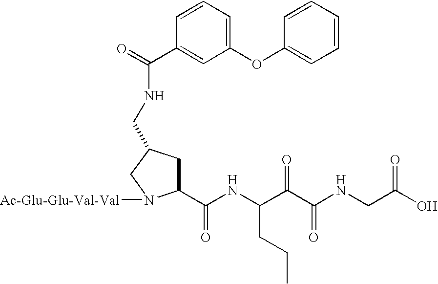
C1(C(NC(C(C(NCC(=O)O)=O)=O)CCC)=O)CC(CNC(C2=CC(OC3=CC=CC=C3)=CC=C2)=O)CN1[Ac-Glu-Glu-Val-Val]
